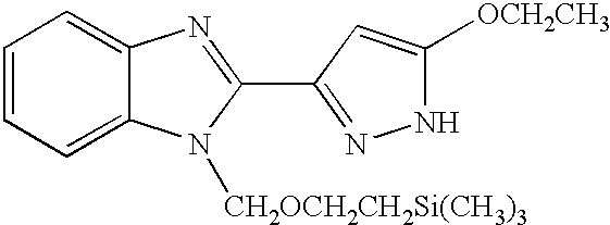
C1=CC=C2C(=C1)N=C(C1=NNC([OCH2CH3])=C1)N2[CH2OCH2CH2Si(CH3)3]
